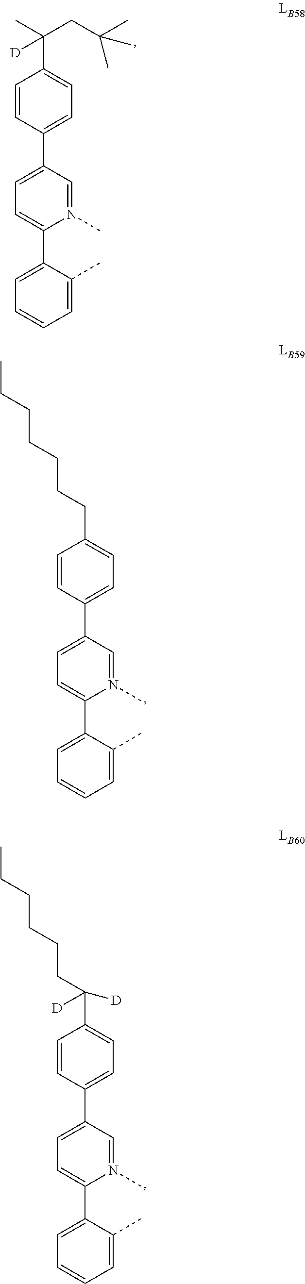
C1=CC(C2=CC=C(C3=CC=CC=C3C)N(C)=C2)=CC=C1C(CC(C)(C)C)(C)[D].C1=CC(C2=CC=C(C3=CC=CC=C3C)N(C)=C2)=CC=C1CCCCCCC.C1=CC(C2=CC=C(C3=CC=CC=C3C)N(C)=C2)=CC=C1C(CCCCCC)([D])[D]
